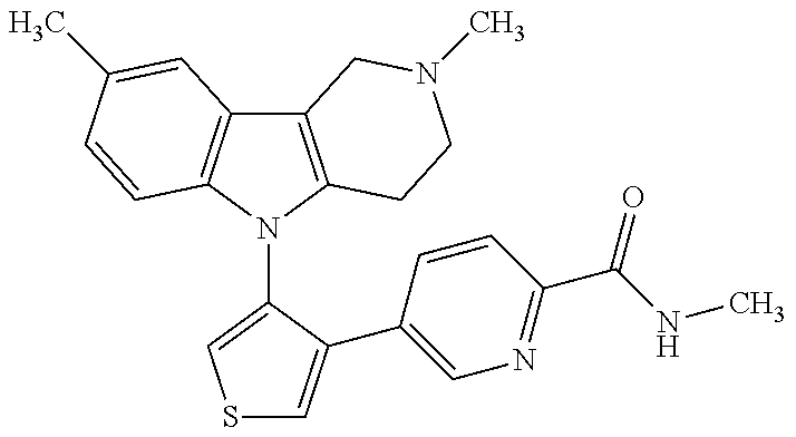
C12=C(N(C3=CSC=C3C3=CN=C(C(NC)=O)C=C3)C3=C1C=C(C)C=C3)CCN(C)C2
